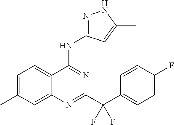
C1=C(C)C=C2C(=C1)C(NC1=NNC(C)=C1)=NC(C(C1=CC=C(F)C=C1)(F)F)=N2
